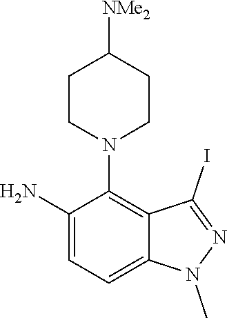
C1(N)=CC=C2C(=C1N1CCC([NMe2])CC1)C(I)=NN2C
